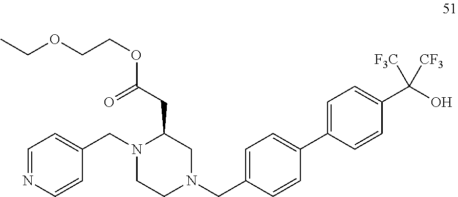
C1=NC=CC(CN2CCN(CC3=CC=C(C4=CC=C(C(O)([CF3])[F3C])C=C4)C=C3)CC2CC(OCCOCC)=O)=C1
